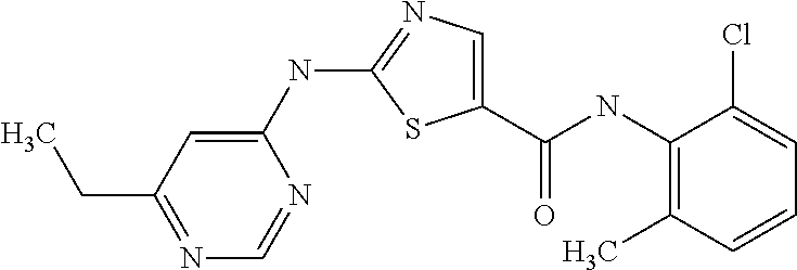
C1(NC(C2=CN=C(NC3=CC(CC)=NC=N3)S2)=O)=C(C)C=CC=C1Cl
